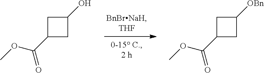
C1(C(OC)=O)CC(O)C1.C1(C(OC)=O)CC([OBn])C1
